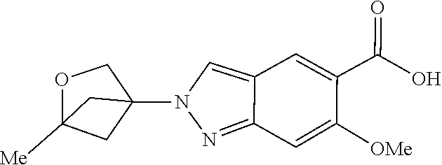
N1(C23CC([Me])(OC2)C3)C=C2C(=N1)C=C([OMe])C(C(=O)O)=C2
